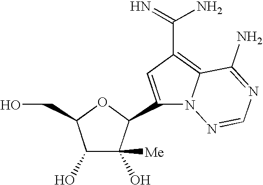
C1(O)C(O)([Me])C(C2=CC(C(=N)N)=C3N2N=CN=C3N)OC1CO
